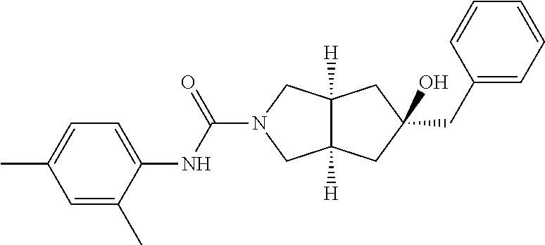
C(N1CC2([H])C([H])(C1)CC(CC1=CC=CC=C1)(O)C2)(=O)NC1=CC=C(C)C=C1C
